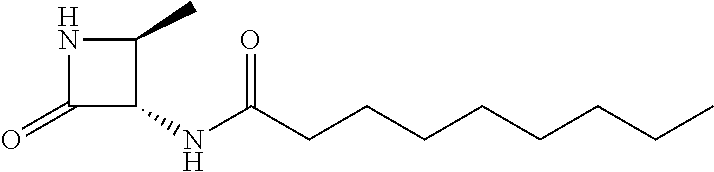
N1C(=O)C(NC(CCCCCCCC)=O)C1C
